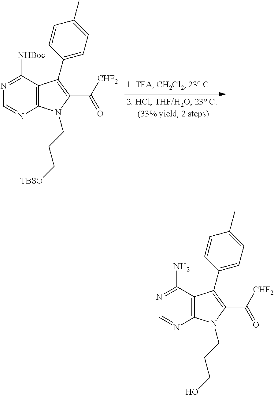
N1=C(N)C2=C(N=C1)N(CCCO)C(C(=O)[CHF2])=C2C1=CC=C(C)C=C1.N1=C([NHBoc])C2=C(N=C1)N(CCC[TBSO])C(C(=O)[CHF2])=C2C1=CC=C(C)C=C1
